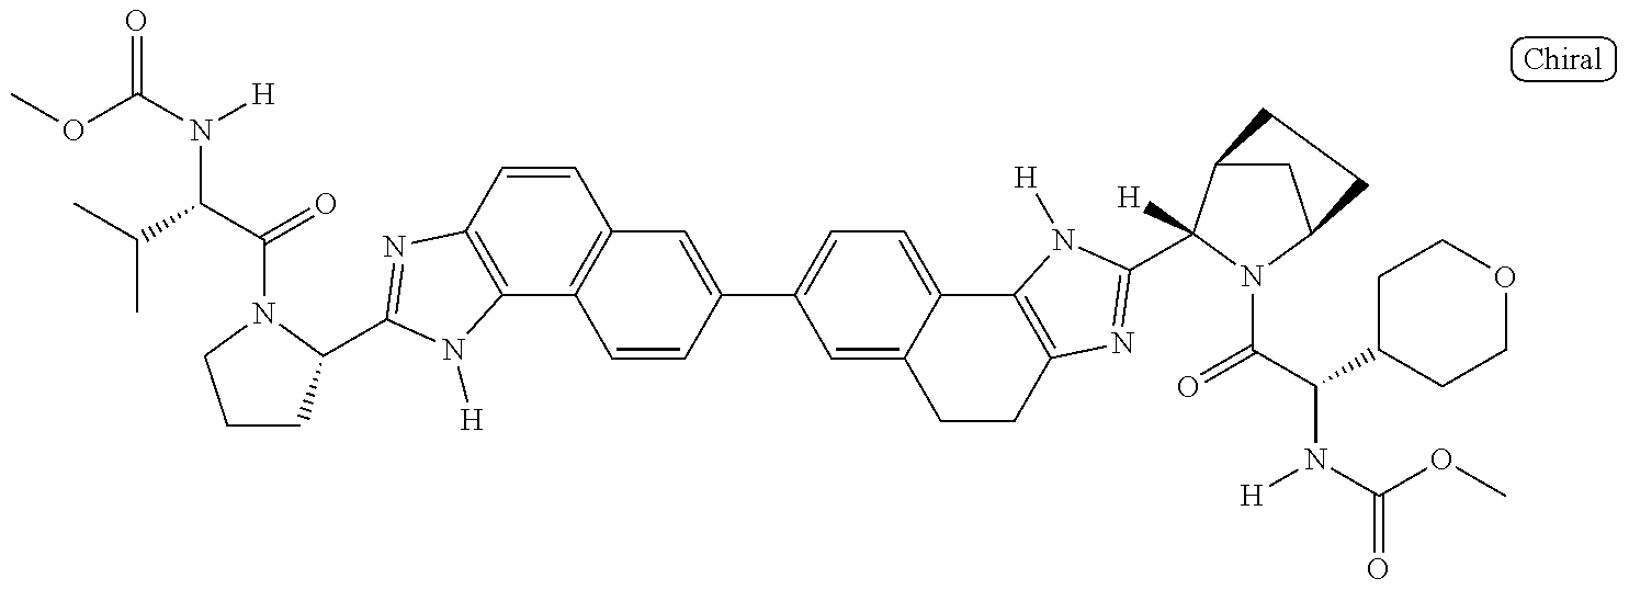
C1CC(C2=NC3=C(C4=C(C=C3)C=C(C3=CC=C5C(=C3)CCC3=C5N([H])C(C5([H])C6CC(N5C(C(C5CCOCC5)N(C(OC)=O)[H])=O)CC6)=N3)C=C4)N2[H])N(C(C(C(C)C)N(C(OC)=O)[H])=O)C1
